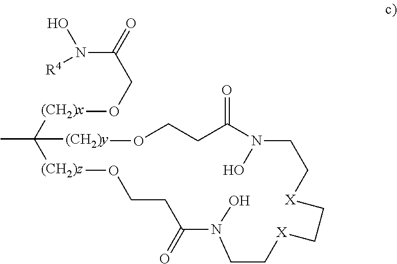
CC1([(CH2)x]OCC(N(O)[R4])=O)[(CH2)z]OCCC(=O)N(O)CC[X]CC[X]CCN(O)C(=O)CCO[(CH2)y]1
